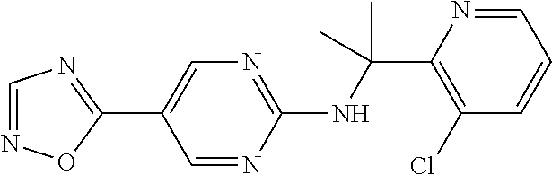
N(C(C1=C(Cl)C=CC=N1)(C)C)C1=NC=C(C2=NC=NO2)C=N1
